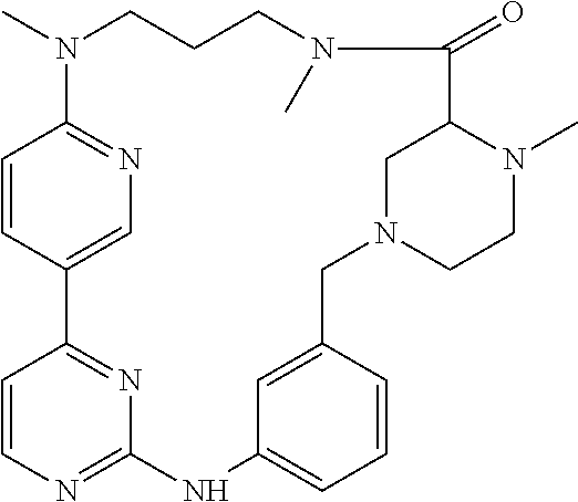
C1=CC2=CN=C1N(C)CCCN(C)C(=O)C1N(C)CCN(CC3=CC(=CC=C3)NC3=NC=CC2=N3)C1
